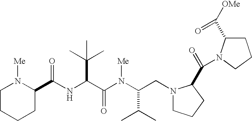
N(C(C(N(C(C(C)C)CN1CCCC1C(=O)N1C(C([OMe])=O)CCC1)[Me])=O)C(C)(C)C)C(=O)C1N([Me])CCCC1
